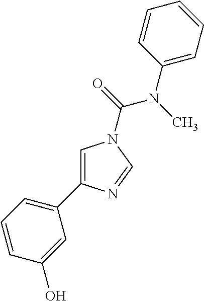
C1=C(C2=CC=CC(O)=C2)N=CN1C(=O)N(C)C1=CC=CC=C1
